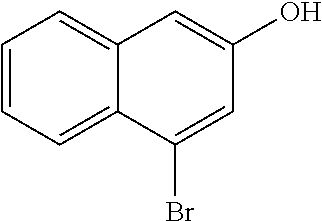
C1=CC=C2C(=C1)C=C(O)C=C2Br
